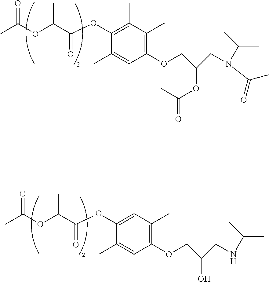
CC(OC(C(=O)OC1=C(C)C(C)=C(OCC(CN(C(C)C)C(C)=O)OC(C)=O)C=C1C)C)=O.CC(OC(C(=O)OC1=C(C)C(C)=C(OCC(CNC(C)C)O)C=C1C)C)=O
